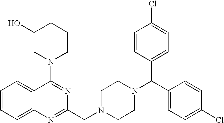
C1(N2CCCC(O)C2)=NC(CN2CCN(C(C3=CC=C(Cl)C=C3)C3=CC=C(Cl)C=C3)CC2)=NC2=CC=CC=C12
